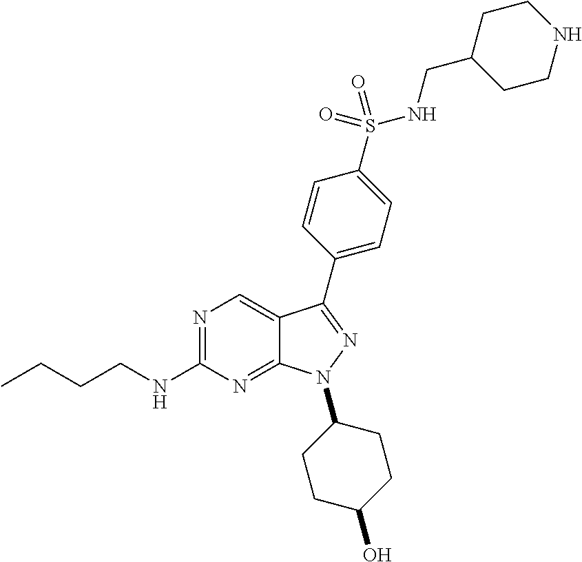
N1=C(NCCCC)N=C2C(=C1)C(C1=CC=C(S(NCC3CCNCC3)(=O)=O)C=C1)=NN2C1CCC(O)CC1
